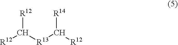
[R12]C([R13]C([R12])[R14])[R12]
